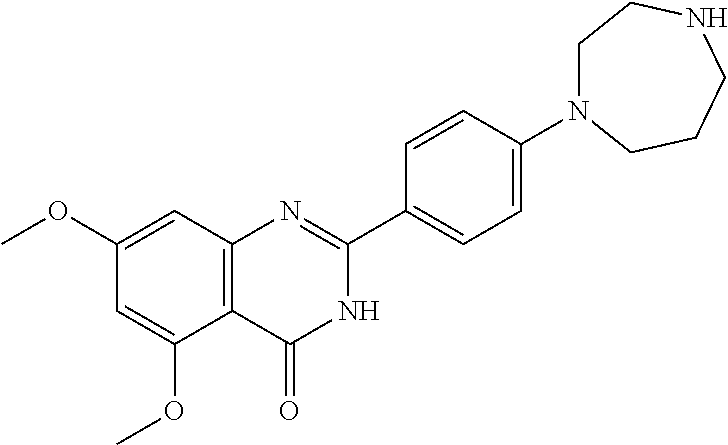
C12=C(C=C(OC)C=C1OC)N=C(C1=CC=C(N3CCNCCC3)C=C1)NC2=O
